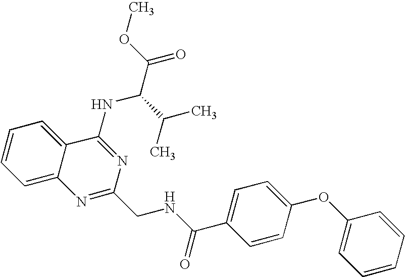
C12=CC=CC=C1C(NC(C(=O)OC)C(C)C)=NC(CNC(=O)C1=CC=C(OC3=CC=CC=C3)C=C1)=N2
